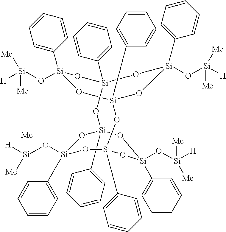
O([Si]1(C2=CC=CC=C2)O[Si]2(C3=CC=CC=C3)O[Si](O[Si]([H])([Me])[Me])(C3=CC=CC=C3)O[Si](C3=CC=CC=C3)(O1)O[Si]1(C3=CC=CC=C3)O[Si](O[Si]([H])([Me])[Me])(C3=CC=CC=C3)O[Si](C3=CC=CC=C3)(O2)O[Si](C2=CC=CC=C2)(O[Si]([H])([Me])[Me])O1)[Si]([Me])([Me])[H]
